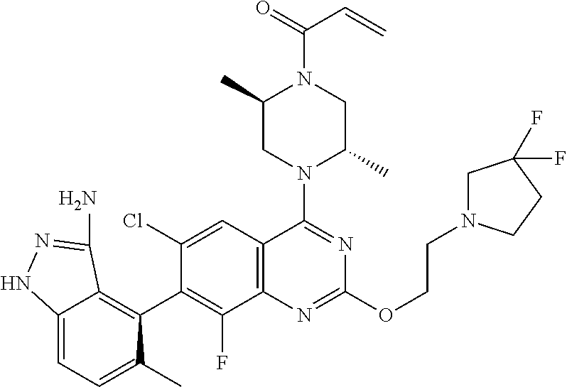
C12=CC=C(C)C(C3=C(F)C4=C(C=C3Cl)C(N3C(C)CN(C(=O)C=C)C(C)C3)=NC(OCCN3CC(F)(F)CC3)=N4)=C1C(N)=NN2
